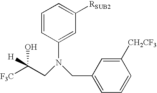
[F3C]C(CN(CC1=CC=CC([CH2CF3])=C1)C1=CC([RSUB2])=CC=C1)([H])O
